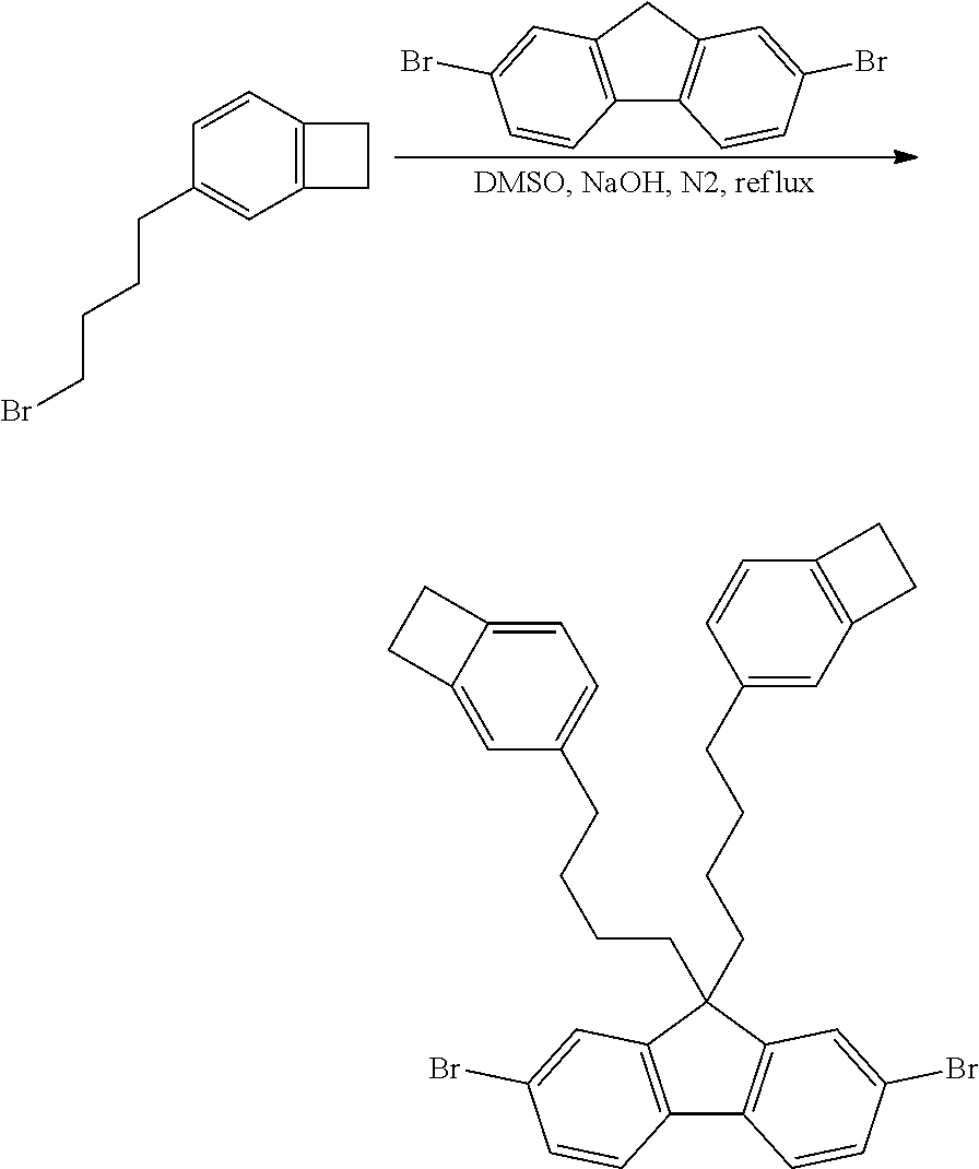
C12=C(CC3=C1C=CC(Br)=C3)C=C(Br)C=C2.C1=CC2=C(C=C1CCCCBr)CC2.C12=C(C(CCCCC3=CC4=C(C=C3)CC4)(CCCCC3=CC=C4C(=C3)CC4)C3=C1C=CC(Br)=C3)C=C(Br)C=C2
